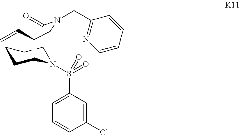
C1=CC(Cl)=CC(S(=O)(=O)N2C3CCCC2C(=O)N(CC2=NC=CC=C2)CC3C=C)=C1
